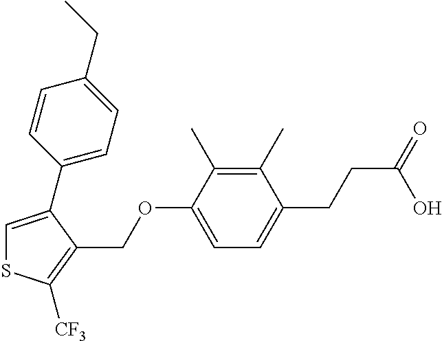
C1=C(C2=CC=C(CC)C=C2)C(COC2=CC=C(CCC(=O)O)C(C)=C2C)=C([CF3])S1
